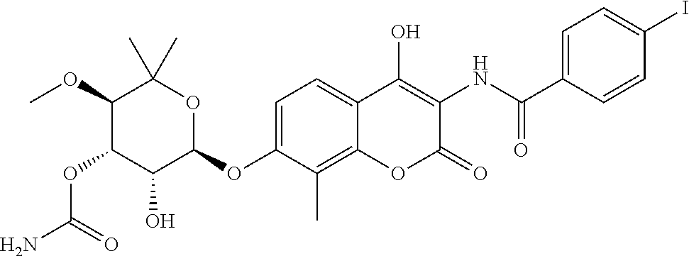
NC(=O)OC1C(O)C(OC2=CC=C3C(=C2C)OC(=O)C(NC(=O)C2=CC=C(I)C=C2)=C3O)OC(C)(C)C1OC
